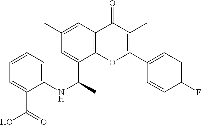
C1=C(C(NC2=CC=CC=C2C(O)=O)C)C2=C(C=C1C)C(=O)C(C)=C(C1=CC=C(F)C=C1)O2
